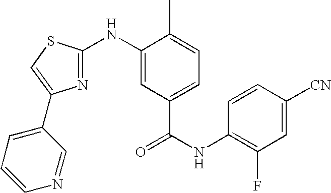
C1=CC([CN])=CC(F)=C1NC(=O)C1=CC=C(C)C(NC2=NC(C3=CC=CN=C3)=CS2)=C1
